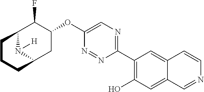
C1(C2=C(O)C=C3C(=C2)C=CN=C3)=NC=C(OC2C(F)C3N([H])C(C2)CCC3)N=N1
